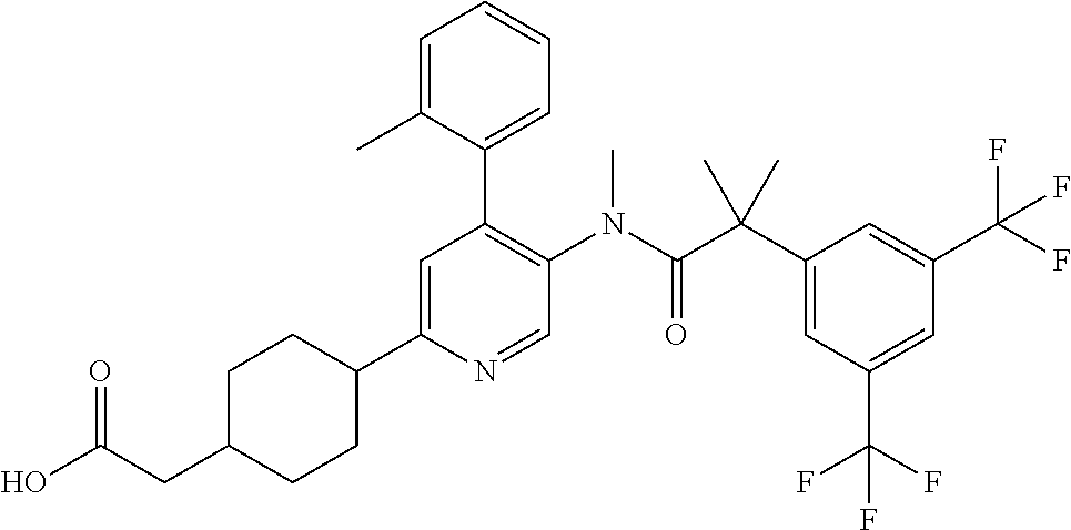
C1=C(C2CCC(CC(O)=O)CC2)N=CC(N(C(C(C2=CC(C(F)(F)F)=CC(C(F)(F)F)=C2)(C)C)=O)C)=C1C1=CC=CC=C1C
